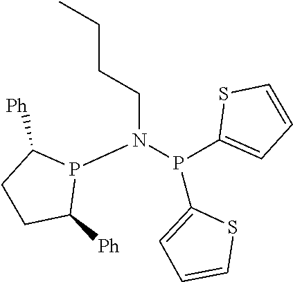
C(N(P1C([Ph])CCC1[Ph])P(C1=CC=CS1)C1=CC=CS1)CCC
